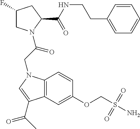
C1(F)CN(C(CN2C3=C(C=C(OCS(N)(=O)=O)C=C3)C(C(C)=O)=C2)=O)C(C(NCCC2=CC=CC=C2)=O)C1
